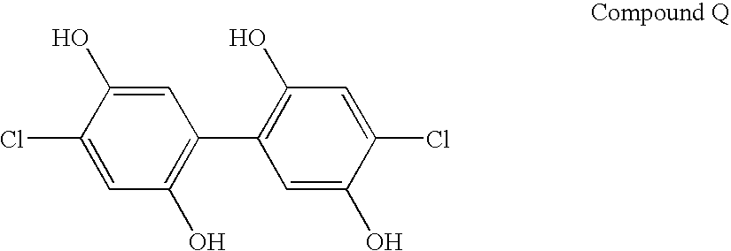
C1(Cl)=CC(O)=C(C2=C(O)C=C(Cl)C(O)=C2)C=C1O
